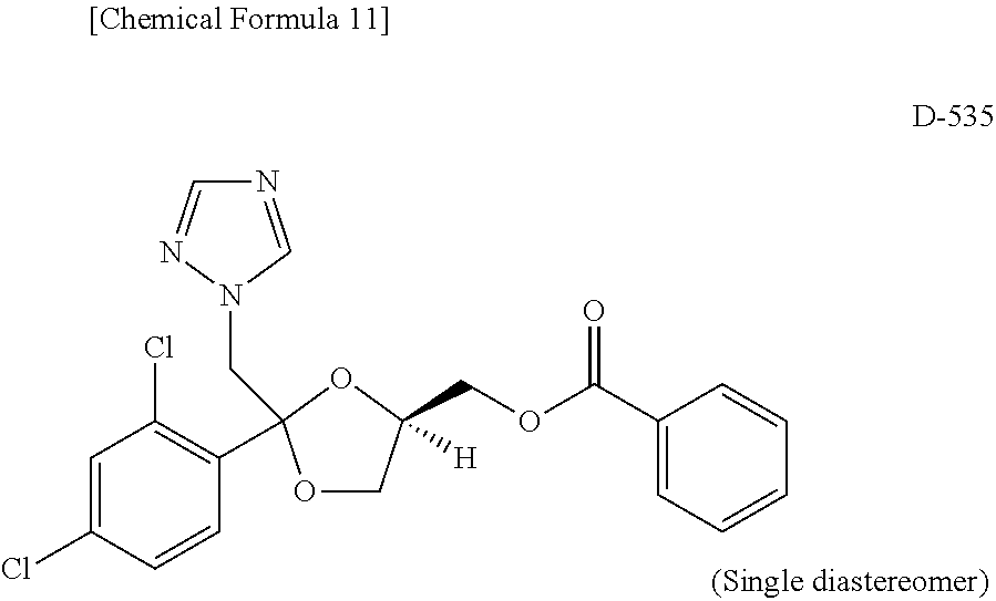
C1=C(Cl)C=CC(C2(CN3C=NC=N3)OCC(COC(C3=CC=CC=C3)=O)([H])O2)=C1Cl
